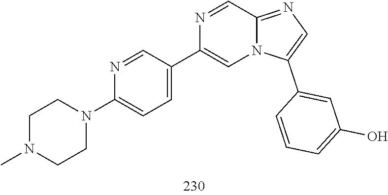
C1CN(C)CCN1C1=CC=C(C2=CN3C(=NC=C3C3=CC(O)=CC=C3)C=N2)C=N1
